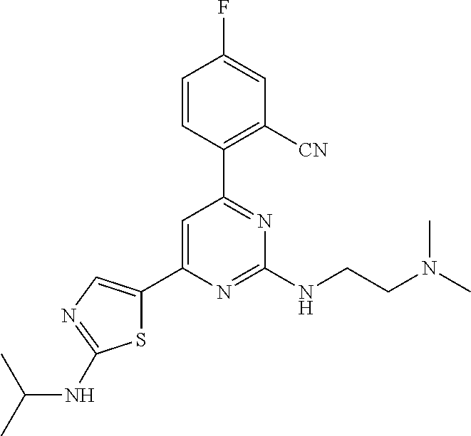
C1=C(C2=CN=C(NC(C)C)S2)N=C(NCCN(C)C)N=C1C1=C([CN])C=C(F)C=C1
